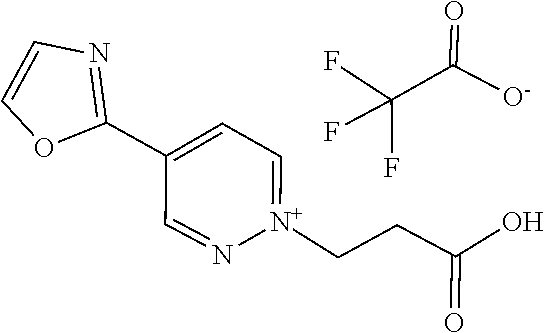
C1(C2=CC=[N+](CCC(=O)O)N=C2)=NC=CO1.FC(F)(F)C(=O)[O-]
